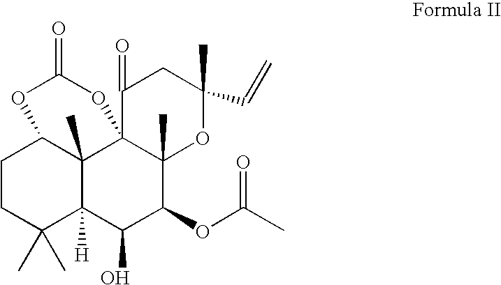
C1(C)(C)C2([H])C3(C)C(CC1)OC(=O)OC31C(C)(C(OC(C)=O)C2O)OC(C)(C=C)CC1=O
